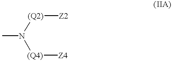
CN([(Q2)][Z2])[(Q4)][Z4]
